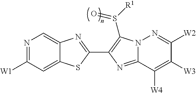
N1=C([W1])C=C2C(=C1)N=C(C1=C(S([R1])=O)N3C(=N1)C([W4])=C([W3])C([W2])=N3)S2
